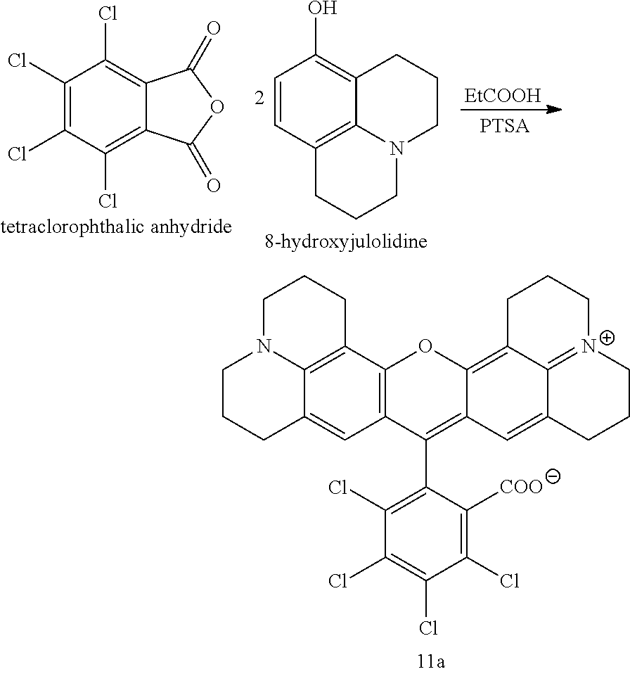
C12=C3C4=C(C=C1CCCN2CCC3)C(C1=C(Cl)C(Cl)=C(Cl)C(Cl)=C1[COO])=C1C(=C2C3=[N+](CCC2)CCCC3=C1)O4.[EtCOOH].C1=CC2=C3C(=C1O)CCCN3CCC2.C1(Cl)=C(Cl)C(Cl)=C2C(=C1Cl)C(=O)OC2=O
